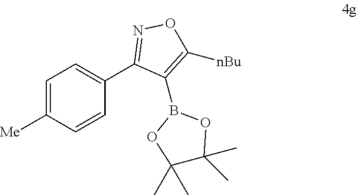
C1=C([Me])C=CC(C2=NOC([nBu])=C2B2OC(C)(C)C(C)(C)O2)=C1
